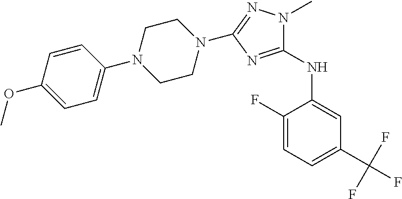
C1(N2CCN(C3=NN(C)C(NC4=CC(C(F)(F)F)=CC=C4F)=N3)CC2)=CC=C(OC)C=C1
